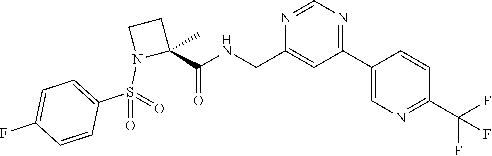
C1(C2=CN=C(C(F)(F)F)C=C2)=NC=NC(CNC(C2(C)CCN2S(=O)(C2=CC=C(F)C=C2)=O)=O)=C1
